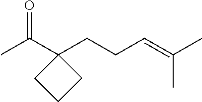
C(C1(CCC=C(C)C)CCC1)(C)=O
